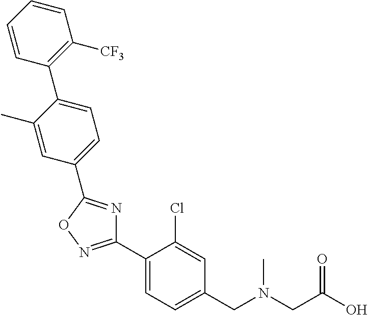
C1(C2=NOC(C3=CC=C(C4=C([CF3])C=CC=C4)C(C)=C3)=N2)=CC=C(CN(CC(O)=O)C)C=C1Cl
